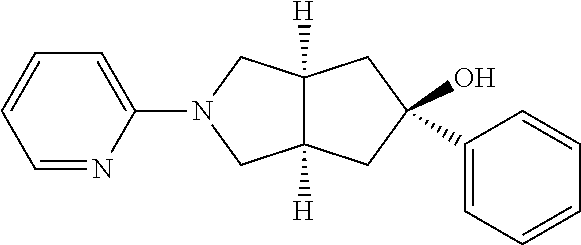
C12([H])C([H])(CC(O)(C3=CC=CC=C3)C1)CN(C1=CC=CC=N1)C2
